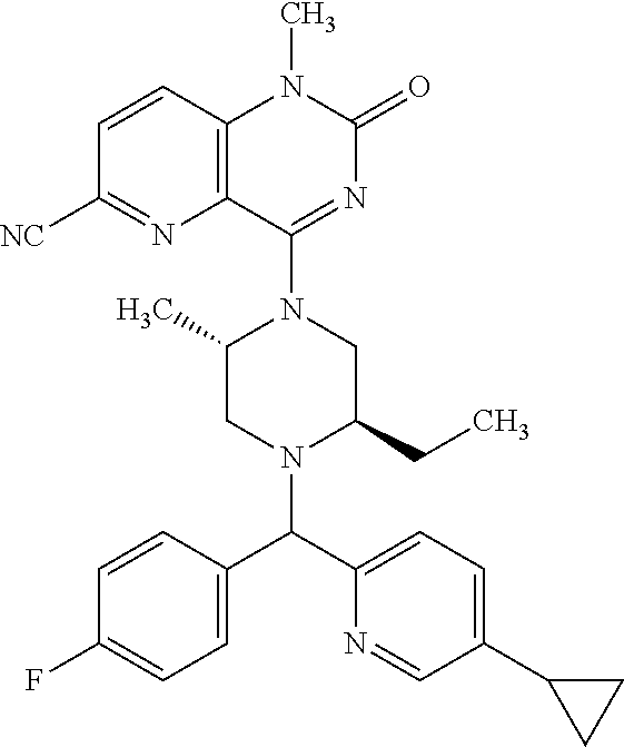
C1=CC2=C(N=C1[NC])C(N1C(C)CN(C(C3=CC=C(C4CC4)C=N3)C3=CC=C(F)C=C3)C(CC)C1)=NC(=O)N2C
